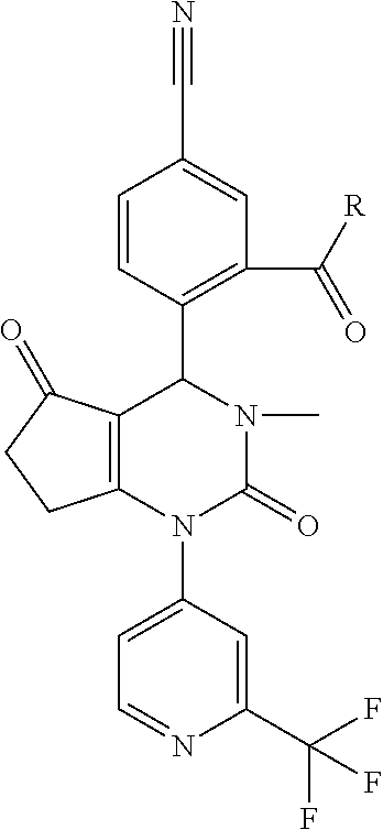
C1(C(F)(F)F)=CC(N2C(=O)N(C)C(C3=C(C([R])=O)C=C(C#N)C=C3)C3=C2CCC3=O)=CC=N1
